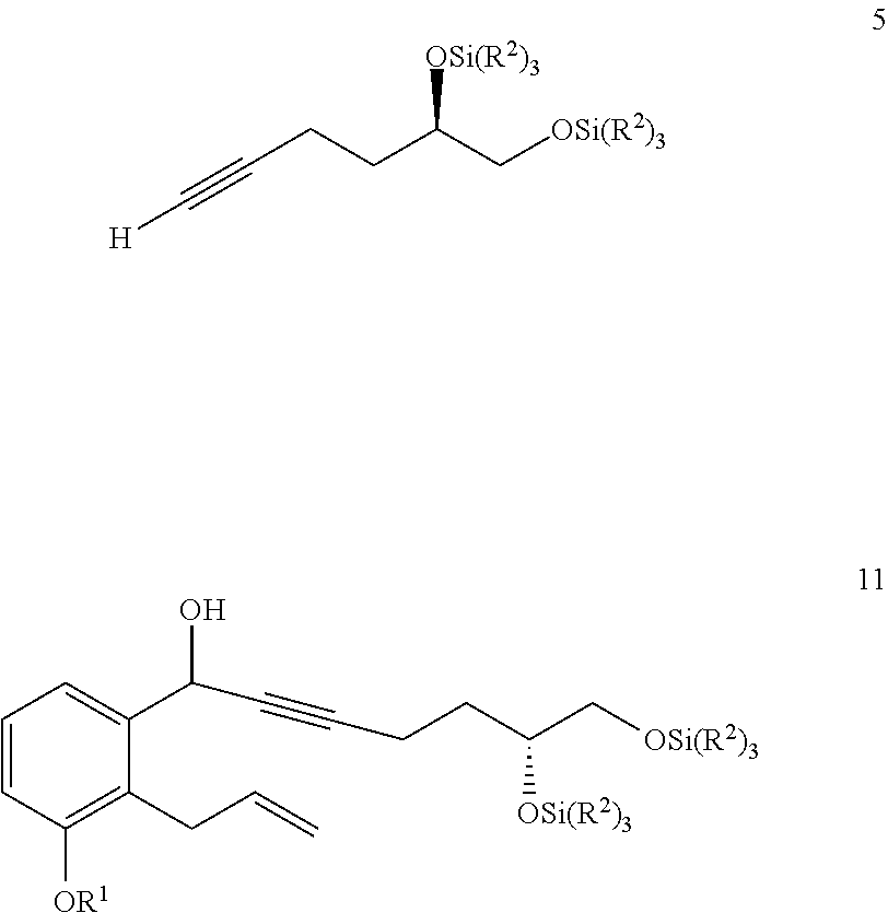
C1=CC([OR1])=C(CC=C)C(C(C#CCCC(C[OSi(R2)3])[OSi(R2)3])O)=C1.[H]C#CCCC(C[OSi(R2)3])[OSi(R2)3]
